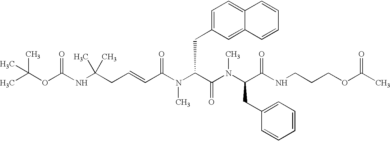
C(OC(NC(CC=CC(N(C(C(N(C(C(NCCCOC(C)=O)=O)CC1=CC=CC=C1)C)=O)CC1=CC=C2C(=C1)C=CC=C2)C)=O)(C)C)=O)(C)(C)C
